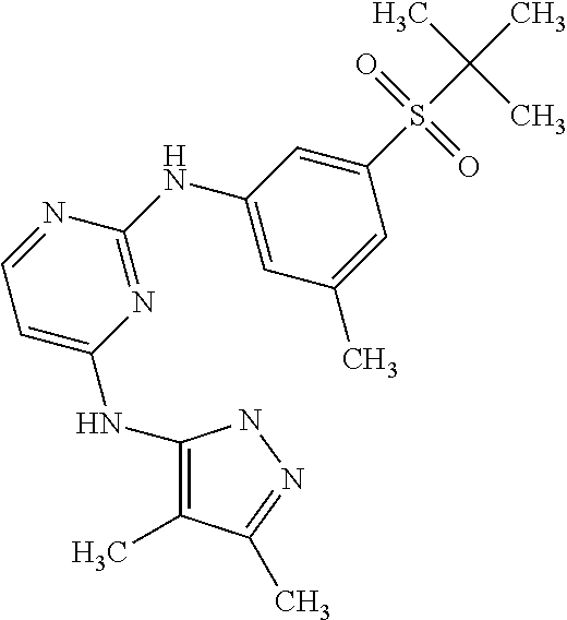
N(C1=C(C)C(C)=NN1)C1=CC=NC(NC2=CC(C)=CC(S(=O)(=O)C(C)(C)C)=C2)=N1
